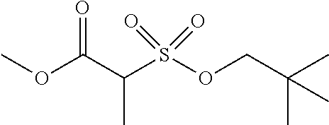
O(C(C(S(OCC(C)(C)C)(=O)=O)C)=O)C
